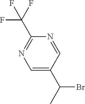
FC(C1=NC=C(C(Br)C)C=N1)(F)F
